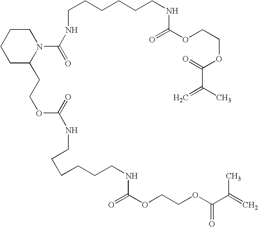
C1C(CCOC(=O)NCCCCCCNC(=O)OCCOC(C(=C)C)=O)N(C(=O)NCCCCCCNC(=O)OCCOC(=O)C(C)=C)CCC1
